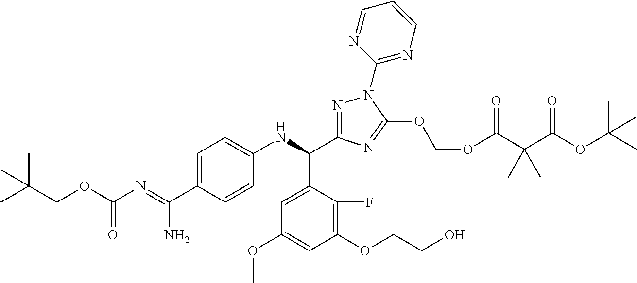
C1=C(C(=NC(OCC(C)(C)C)=O)N)C=CC(NC(C2=CC(OC)=CC(OCCO)=C2F)C2=NN(C3=NC=CC=N3)C(OCOC(C(C(OC(C)(C)C)=O)(C)C)=O)=N2)=C1
